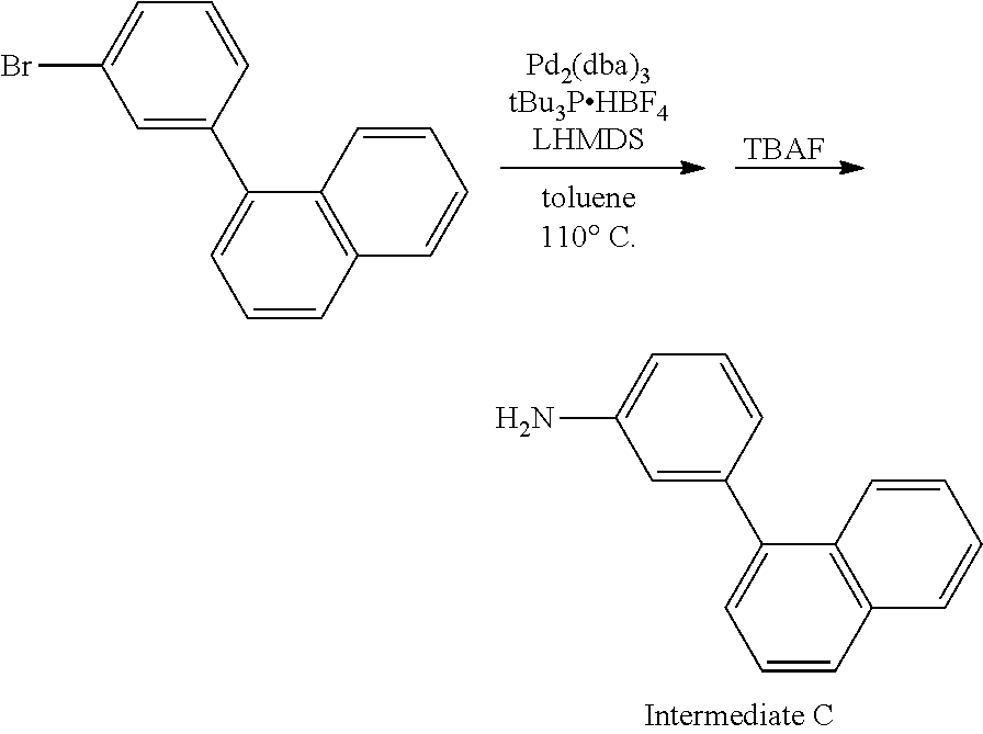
C1=CC=C(N)C=C1C1=CC=CC2=C1C=CC=C2.[TBAF].C1=CC=C(Br)C=C1C1=CC=CC2=C1C=CC=C2
